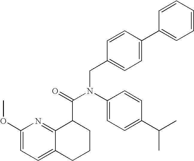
C1(OC)=CC=C2C(=N1)C(C(=O)N(C1=CC=C(C(C)C)C=C1)CC1=CC=C(C3=CC=CC=C3)C=C1)CCC2
